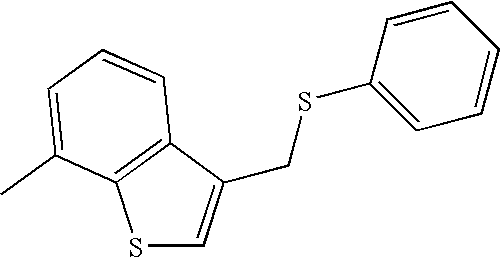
S1C=C(CSC2=CC=CC=C2)C2=C1C(C)=CC=C2
